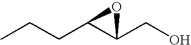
CCCC1C(CO)O1
